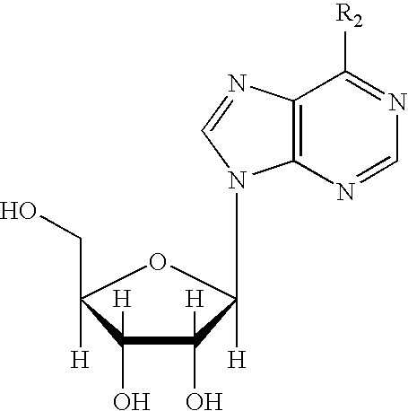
C1([H])(O)C(O)([H])C([H])(CO)OC1([H])N1C2=C(C([R2])=NC=N2)N=C1
